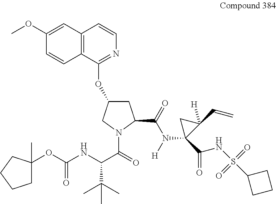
C12=C(C(OC3CC(C(=O)N([H])C4(C(=O)NS(=O)(=O)C5CCC5)C(C=C)([H])C4)N(C(=O)C(NC(=O)OC4(C)CCCC4)C(C)(C)C)C3)=NC=C1)C=CC(OC)=C2
